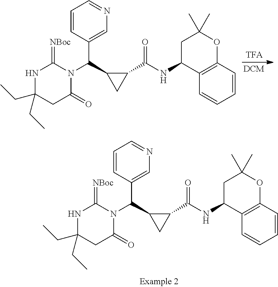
C1=CC(C(C2CC2C(=O)NC2C3=C(OC(C)(C)C2)C=CC=C3)N2C(=[NBoc])NC(CC)(CC)CC2=O)=CN=C1.C1=CC(C(C2CC2C(=O)NC2C3=C(OC(C)(C)C2)C=CC=C3)N2C(=[NBoc])NC(CC)(CC)CC2=O)=CN=C1
